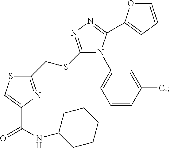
C1(CSC2=NN=C(C3=CC=CO3)N2C2=CC=CC(Cl)=C2)=NC(C(NC2CCCCC2)=O)=CS1
